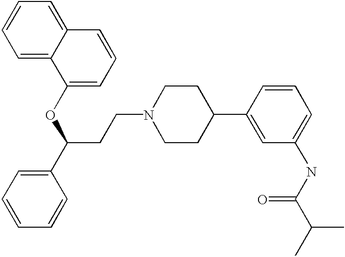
C(CN1CCC(C2=CC(NC(C(C)C)=O)=CC=C2)CC1)C(C1=CC=CC=C1)OC1=CC=CC2=CC=CC=C12
